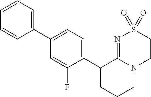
C1(C2CCCN3C2=NS(=O)(=O)CC3)=CC=C(C2=CC=CC=C2)C=C1F
